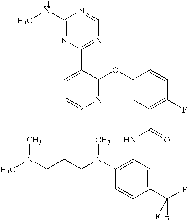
N1=C(OC2=CC(C(=O)NC3=C(N(CCCN(C)C)C)C=CC(C(F)(F)F)=C3)=C(F)C=C2)C(C2=NC=NC(NC)=N2)=CC=C1
